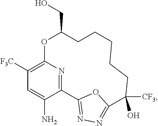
C1([F3C])=C2N=C(C(N)=C1)C1=NN=C(O1)C([CF3])(O)CCCCCC(CO)O2
